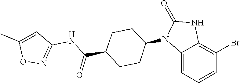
C1(=O)NC2=C(Br)C=CC=C2N1C1CCC(C(NC2=NOC(C)=C2)=O)CC1
